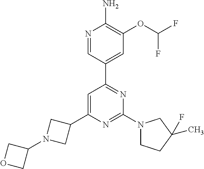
N1=CC(C2=NC(N3CCC(F)(C)C3)=NC(C3CN(C4COC4)C3)=C2)=CC(OC(F)F)=C1N
